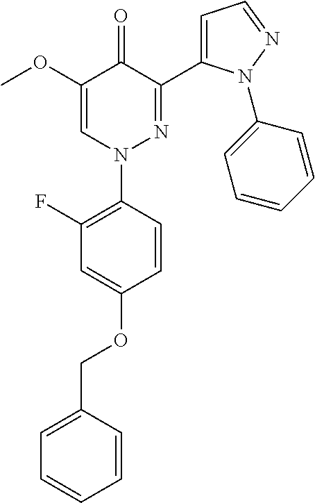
C1(OC)=CN(C2=C(F)C=C(OCC3=CC=CC=C3)C=C2)N=C(C2=CC=NN2C2=CC=CC=C2)C1=O
